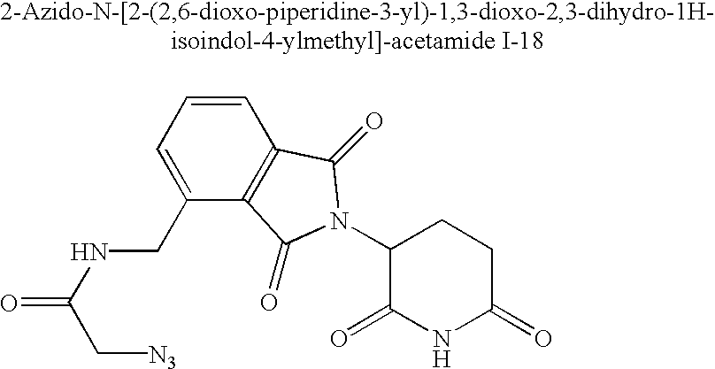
O=C(NCC1=CC=CC2=C1C(=O)N(C1C(=O)NC(=O)CC1)C2=O)C[N3]
